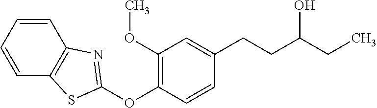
C1(OC2=C(OC)C=C(CCC(CC)O)C=C2)=NC2=C(S1)C=CC=C2
